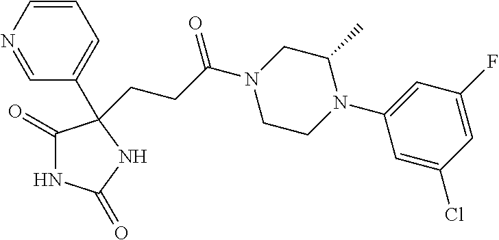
C1(=O)NC(=O)NC1(C1=CC=CN=C1)CCC(N1CCN(C2=CC(F)=CC(Cl)=C2)C(C)C1)=O
